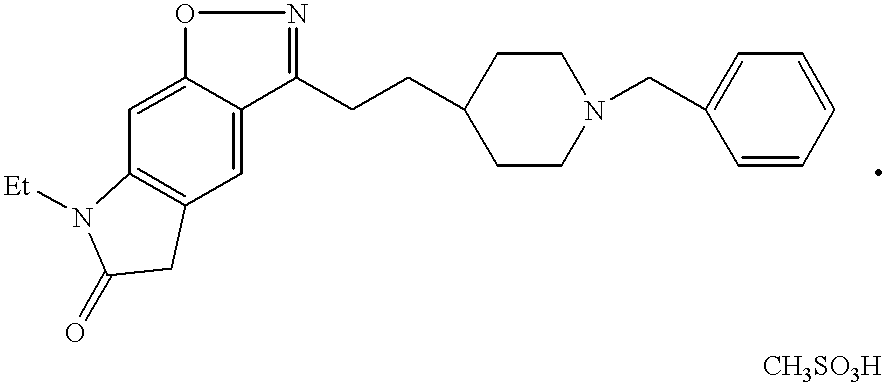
C1(CCC2CCN(CC3=CC=CC=C3)CC2)=NOC2=CC3=C(C=C12)CC(=O)N3[Et]
